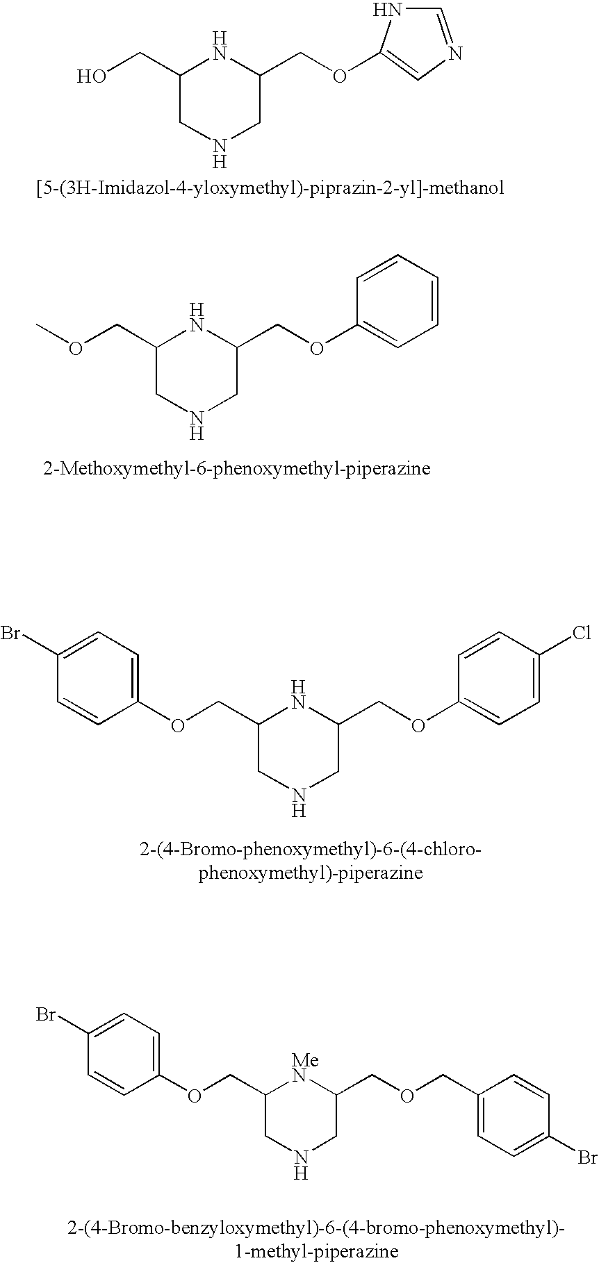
C1(CO)CNCC(COC2=CN=CN2)N1.C1(COC)CNCC(COC2=CC=CC=C2)N1.C1(COC2=CC=C(Br)C=C2)CNCC(COC2=CC=C(Cl)C=C2)N1.C1(COC2=CC=C(Br)C=C2)CNCC(COCC2=CC=C(Br)C=C2)[MeN]1
